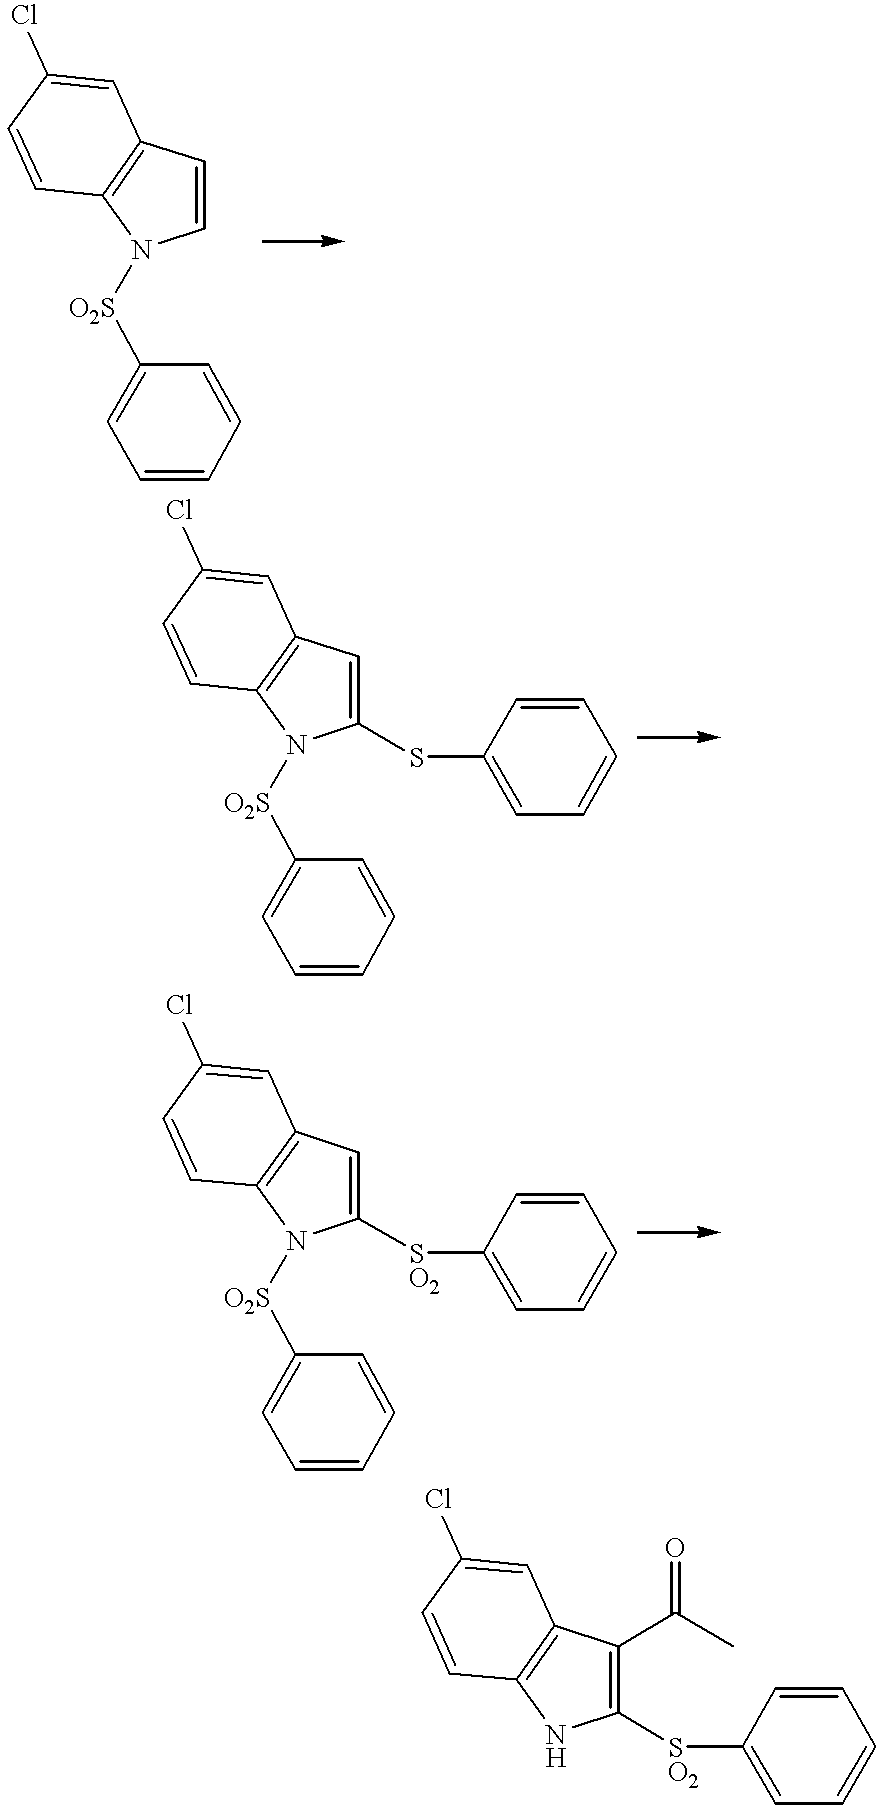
C1=CN([O2S]C2=CC=CC=C2)C2=C1C=C(Cl)C=C2.C1=C(SC2=CC=CC=C2)N([O2S]C2=CC=CC=C2)C2=C1C=C(Cl)C=C2.C1=C([SO2]C2=CC=CC=C2)N([O2S]C2=CC=CC=C2)C2=C1C=C(Cl)C=C2.C1(C(C)=O)=C([SO2]C2=CC=CC=C2)NC2=C1C=C(Cl)C=C2
